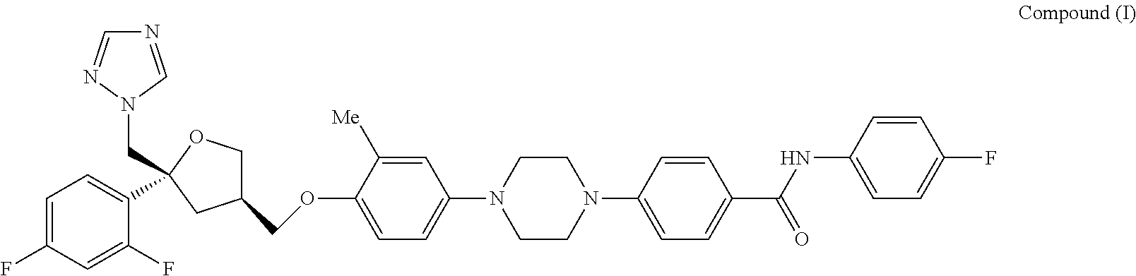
C1=C(F)C=C(F)C(C2(CN3C=NC=N3)CC(COC3=CC=C(N4CCN(C5=CC=C(C(NC6=CC=C(F)C=C6)=O)C=C5)CC4)C=C3[Me])CO2)=C1
